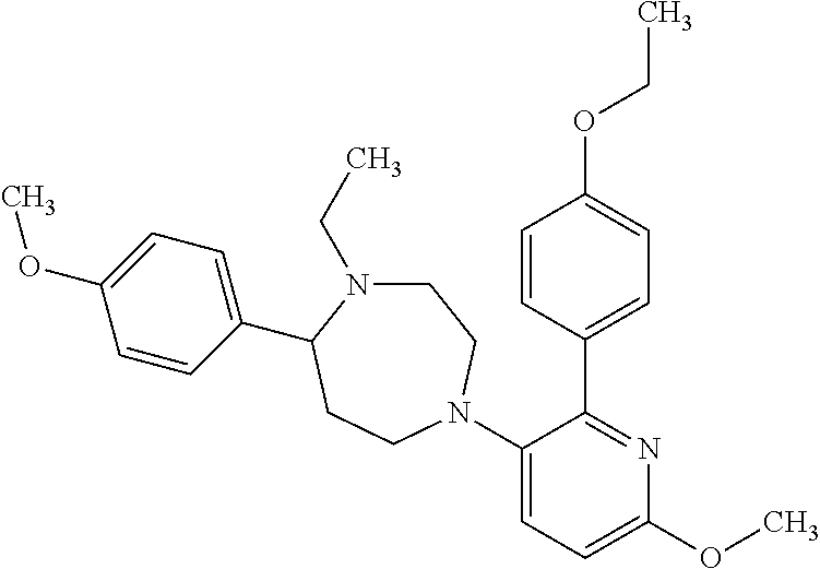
C1(N2CCC(C3=CC=C(OC)C=C3)N(CC)CC2)=CC=C(OC)N=C1C1=CC=C(OCC)C=C1
